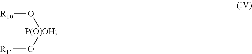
[R10]O[P(O)OH]O[R11]
